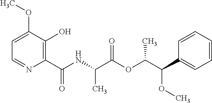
C1=C(OC)C(O)=C(C(NC(C(OC(C(C2=CC=CC=C2)OC)C)=O)C)=O)N=C1
